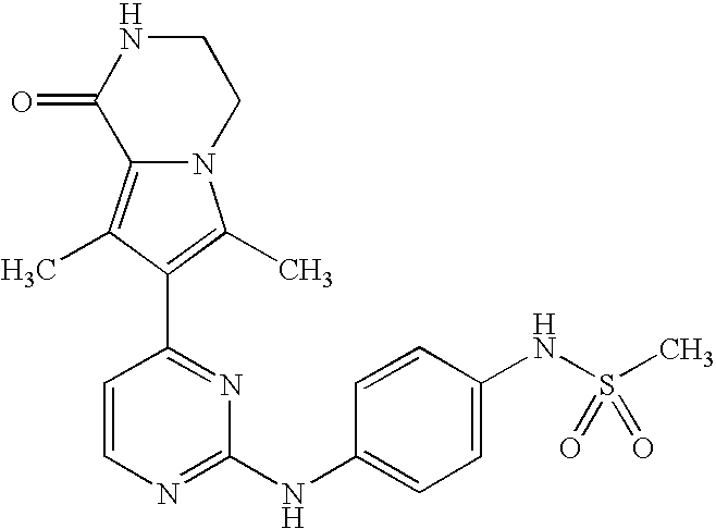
N12C(=C(C)C(C3=NC(NC4=CC=C(NS(C)(=O)=O)C=C4)=NC=C3)=C1C)C(=O)NCC2
